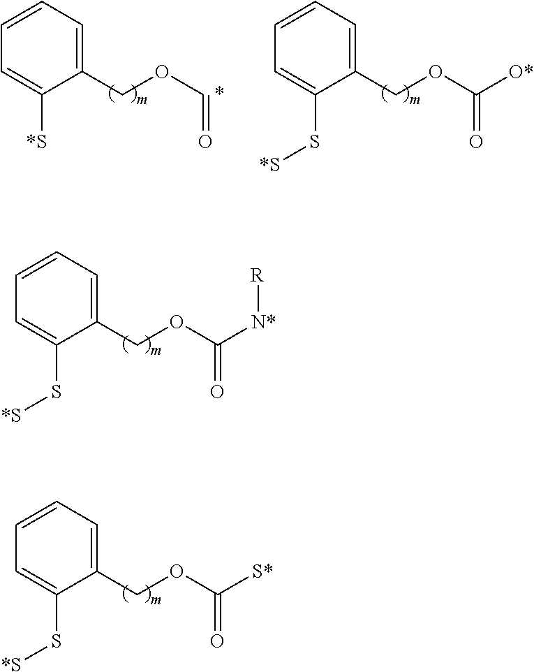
C1=CC=C(S[*S])C(COC(=O)[N*][R])=C1.C1=CC=C(S[*S])C(COC(=O)[S*])=C1.C1=CC=C([*S])C(COC=O)=C1.C1=CC=C(S[*S])C(COC(=O)[O*])=C1
